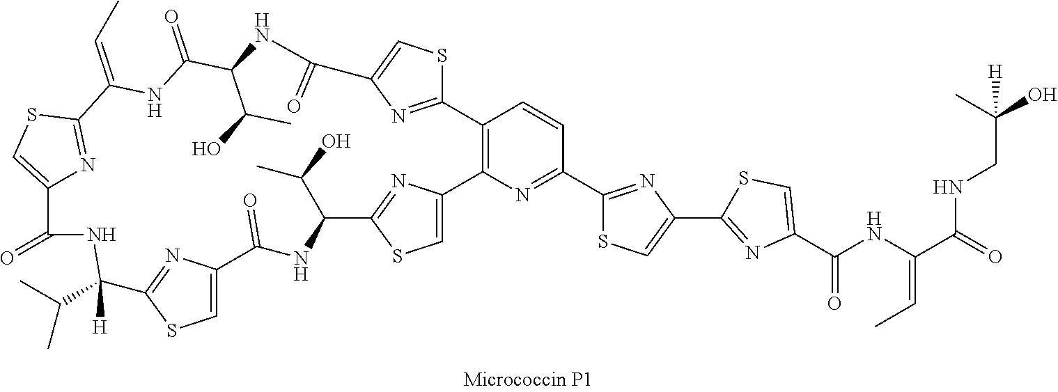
C12=C(N=C(C3=NC(C4=NC(C(NC(C(=O)NCC(C)(O)[H])=CC)=O)=CS4)=CS3)C=C1)C1=CSC(=N1)C(C(C)O)NC(=O)C1=CSC(=N1)C(C(C)C)([H])NC(=O)C1=CSC(=N1)C(=CC)NC(=O)C(C(O)C)NC(=O)C1=CSC2=N1
